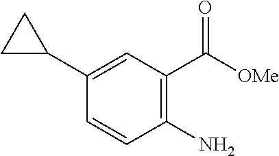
C1=CC(N)=C(C([OMe])=O)C=C1C1CC1
